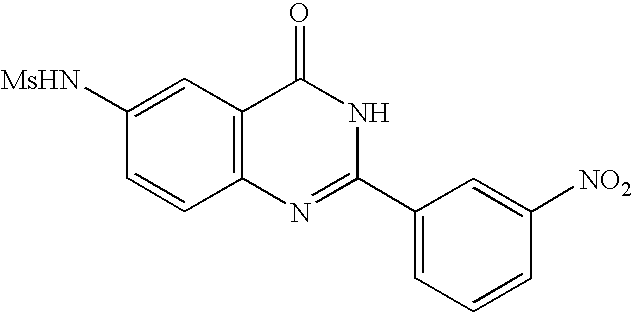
C1=CC([MsHN])=CC2=C1N=C(C1=CC=CC([NO2])=C1)NC2=O
